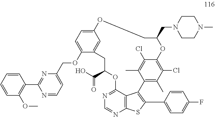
N1=C2C3=C(N=C1)SC(C1=CC=C(F)C=C1)=C3C1=C(C)C(Cl)=C(C(Cl)=C1C)OC(CN1CCN(C)CC1)COC1=CC=C(OCC3=CC=NC(C4=C(OC)C=CC=C4)=N3)C(=C1)CC(C(=O)O)O2
